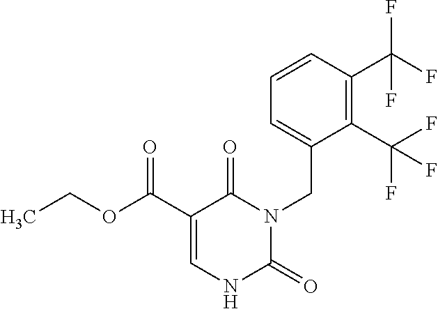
C1(C(F)(F)F)=C(C(F)(F)F)C=CC=C1CN1C(=O)C(C(=O)OCC)=CNC1=O
